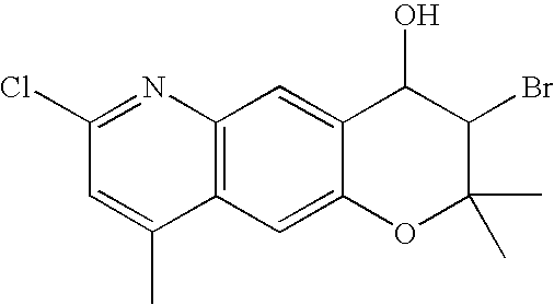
C1(Cl)=NC2=C(C(C)=C1)C=C1C(=C2)C(O)C(Br)C(C)(C)O1
